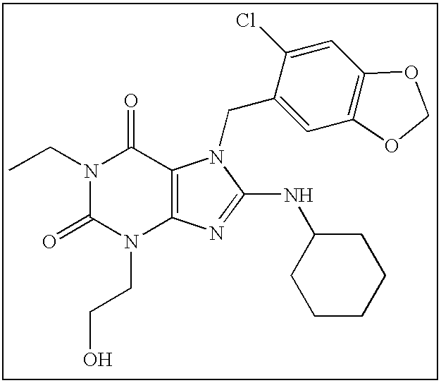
CCN1C(=O)N(CCO)C2=C(C1=O)N(CC1=CC3=C(C=C1Cl)OCO3)C(NC1CCCCC1)=N2
